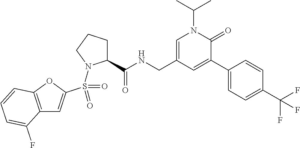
C12=C(OC(S(=O)(N3C(C(NCC4=CN(C(C)C)C(=O)C(C5=CC=C(C(F)(F)F)C=C5)=C4)=O)CCC3)=O)=C1)C=CC=C2F
